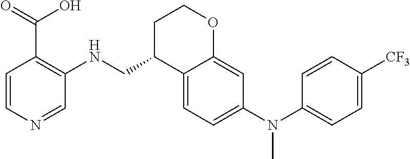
C1=CN=CC(NCC2C3=CC=C(N(C4=CC=C([CF3])C=C4)C)C=C3OCC2)=C1C(=O)O
